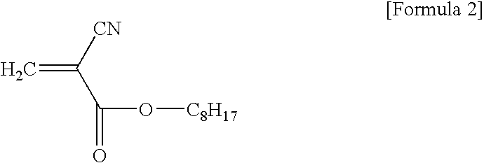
C=C([CN])C(O[C8H17])=O
